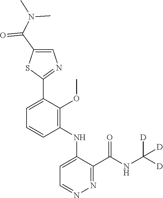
C1=C(C2=NC=C(C(N(C)C)=O)S2)C(OC)=C(NC2=CC=NN=C2C(NC([D])([D])[D])=O)C=C1
